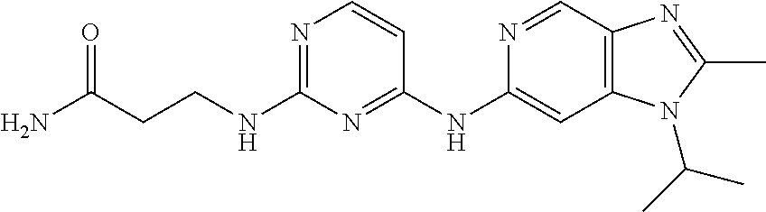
C1(NC2=CC3=C(C=N2)N=C(C)N3C(C)C)=NC(NCCC(N)=O)=NC=C1
